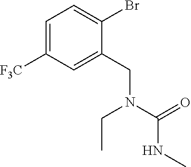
C1=C([F3C])C=C(CN(C(NC)=O)CC)C(Br)=C1
